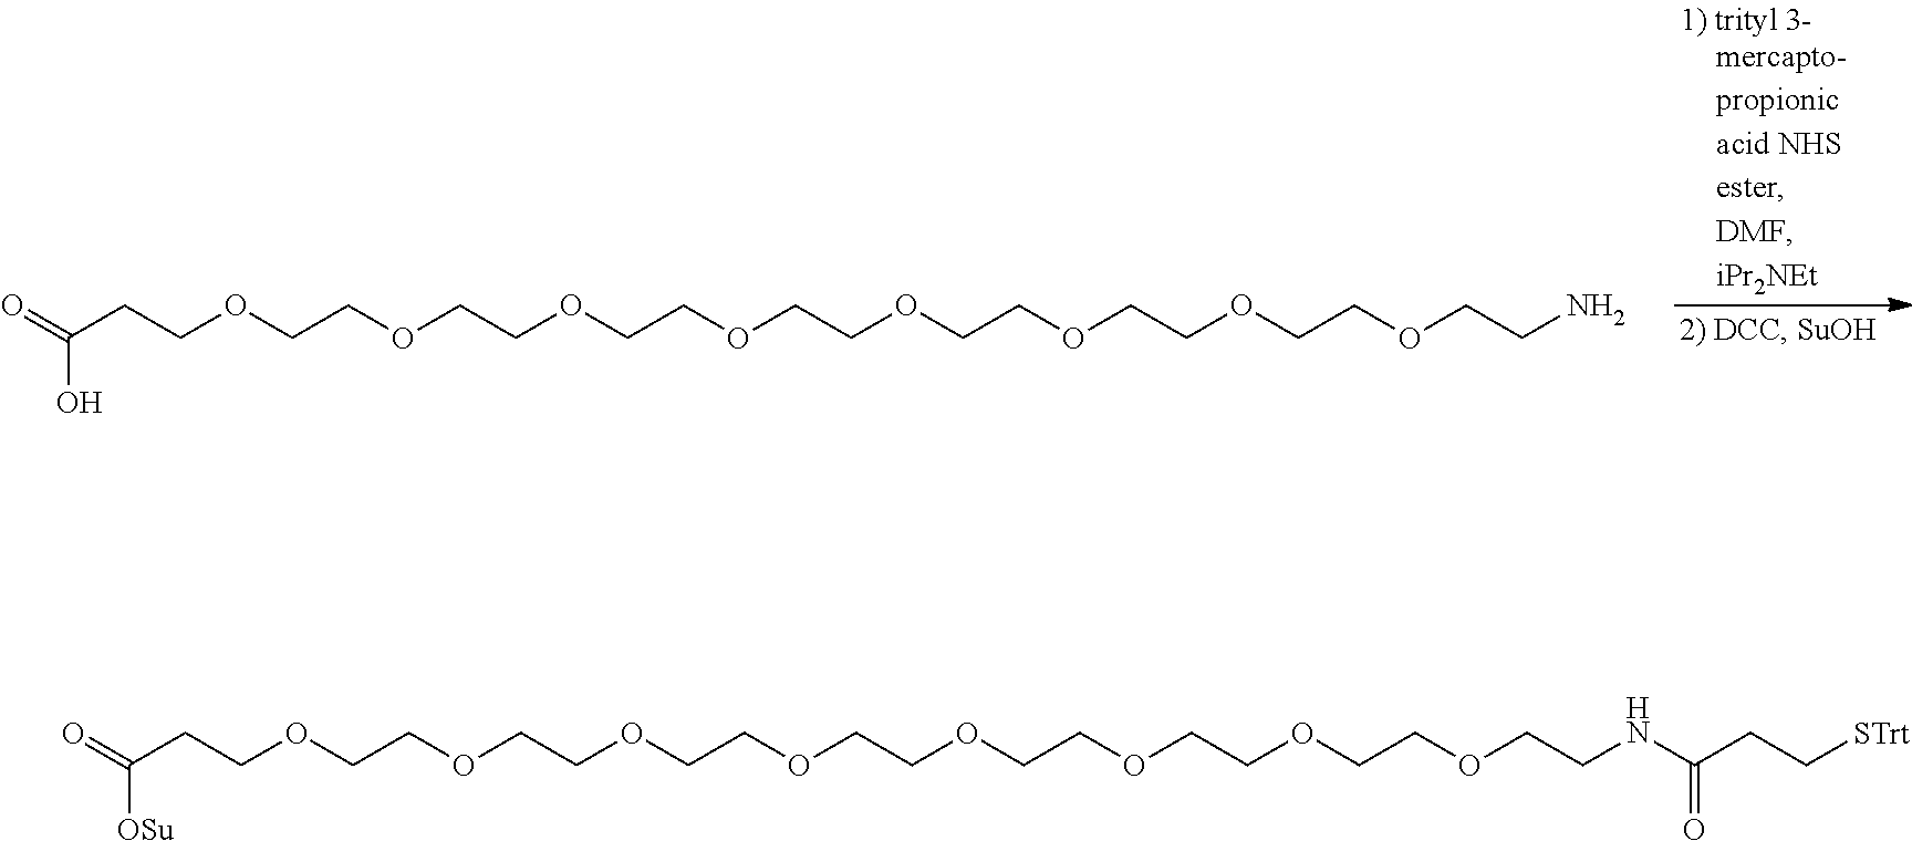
C(CCOCCOCCOCCOCCOCCOCCOCCOCCN)(O)=O.C(CCOCCOCCOCCOCCOCCOCCOCCOCCNC(CC[STrt])=O)([OSu])=O
